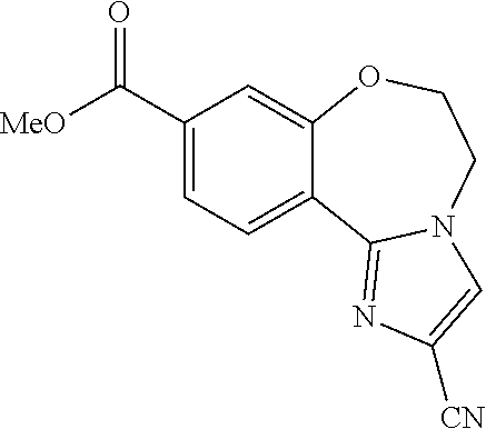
C1(C([MeO])=O)=CC=C2C(=C1)OCCN1C2=NC([CN])=C1
